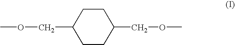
C1CC(COC)CCC1COC
